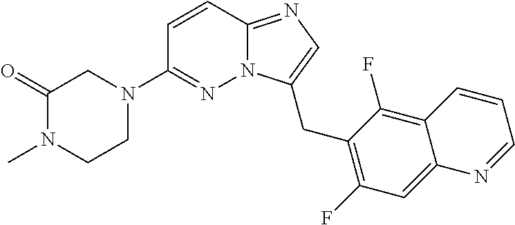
C1=CC2=NC=C(CC3=C(F)C=C4C(=C3F)C=CC=N4)N2N=C1N1CC(=O)N(C)CC1
